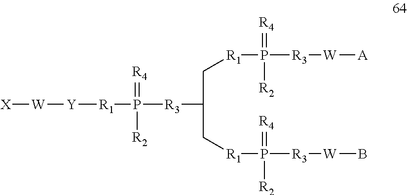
[X][W][Y][R1]P([R3]C(C[R1]P([R3][W][A])(=[R4])[R2])C[R1]P([R3][W]B)(=[R4])[R2])([R2])=[R4]
